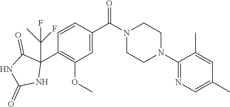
O=C(N1CCN(C2=NC=C(C)C=C2C)CC1)C1=CC(OC)=C(C2(C(C)(F)F)C(=O)NC(=O)N2)C=C1
